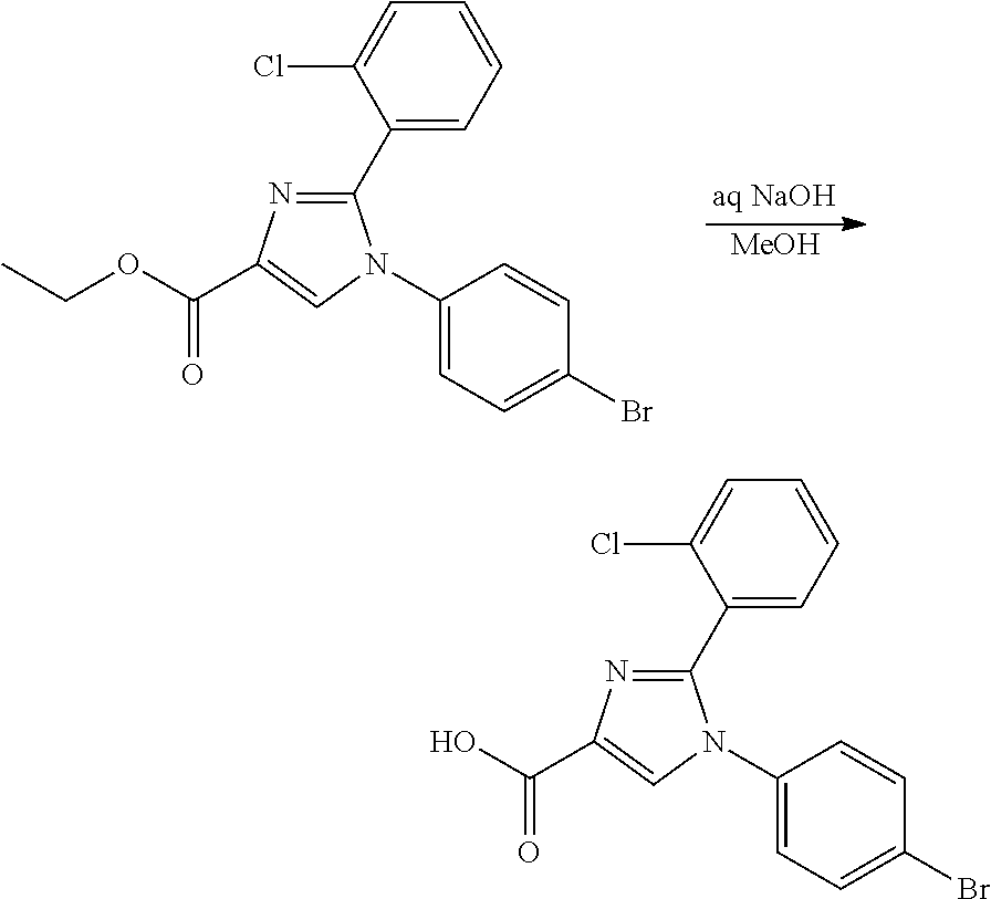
C1(C2=CC=CC=C2Cl)=NC(C(OCC)=O)=CN1C1=CC=C(Br)C=C1.[MeOH].C1(C2=CC=CC=C2Cl)=NC(C(O)=O)=CN1C1=CC=C(Br)C=C1
